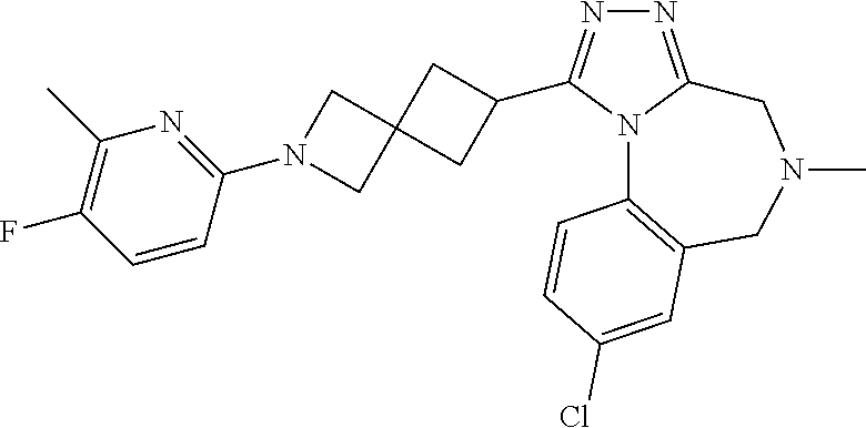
N1=C2N(C(C3CC4(C3)CN(C3=NC(C)=C(F)C=C3)C4)=N1)C1=C(CN(C)C2)C=C(Cl)C=C1
